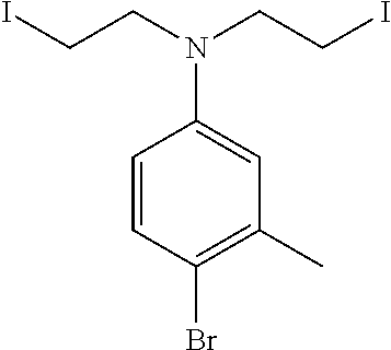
ICCN(CCI)C1=CC(C)=C(Br)C=C1
